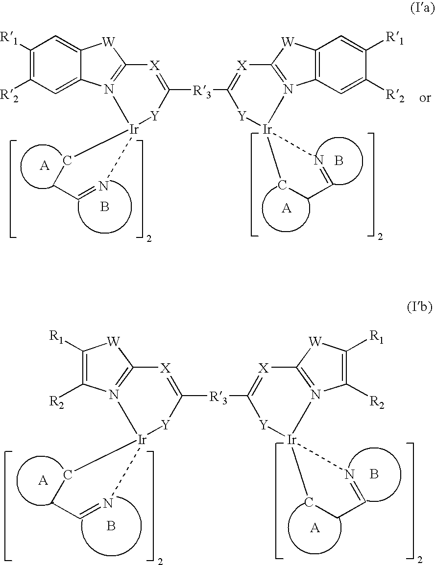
C1([R1])=C([R2])C=C2C(=C1)[W]C1=N2[Ir]2([Y]C([R3]C3=[X]C4=N(C5=C(C=C([R1])C([R2])=C5)[W]4)[Ir]4([Y]3)CCC=N4)=[X]1)CCC=N2.B.B.B.B.N12=C([W]C([R1])=C1[R2])[X]=C([R3]C1=[X]C3=N([Ir]4([Y]1)CCC=N4)C([R2])=C([R1])[W]3)[Y][Ir]21CCC=N1
